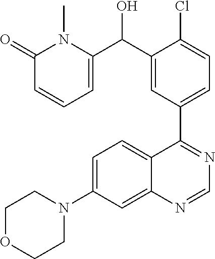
C1=C(N2CCOCC2)C=C2C(=C1)C(C1=CC=C(Cl)C(C(O)C3=CC=CC(=O)N3C)=C1)=NC=N2
